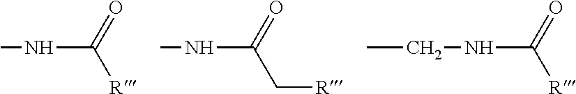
CNC([R])=O.CNC(C[R])=O.C(NC([R])=O)C
